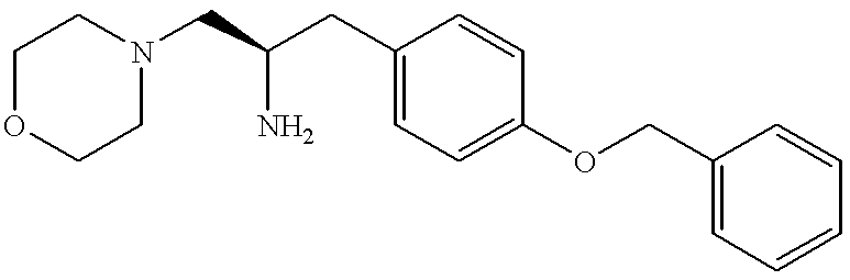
C1OCCN(CC(CC2=CC=C(OCC3=CC=CC=C3)C=C2)N)C1
